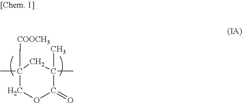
C1OC(=O)C(C)(C)CC1(C)[COOCH3]
